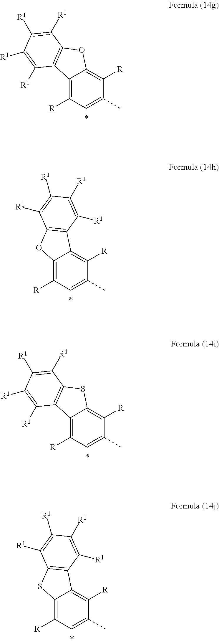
C12=C([R])C(C)=CC([R])=C1C1=C(O2)C([R1])=C([R1])C([R1])=C1[R1].C12=C([R])C(C)=CC([R])=C1OC1=C2C([R1])=C([R1])C([R1])=C1[R1].C12=C([R])C(C)=CC([R])=C1C1=C(S2)C([R1])=C([R1])C([R1])=C1[R1].C12=C([R])C(C)=CC([R])=C1SC1=C2C([R1])=C([R1])C([R1])=C1[R1]
